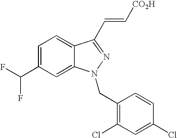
C1=C(C(F)F)C=C2C(=C1)C(C=C[CO2H])=NN2CC1=C(Cl)C=C(Cl)C=C1
